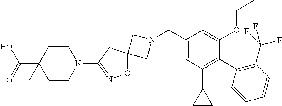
C1N(CC2=CC(C3CC3)=C(C3=C(C(F)(F)F)C=CC=C3)C(OCC)=C2)CC12ON=C(N1CCC(C(O)=O)(C)CC1)C2
